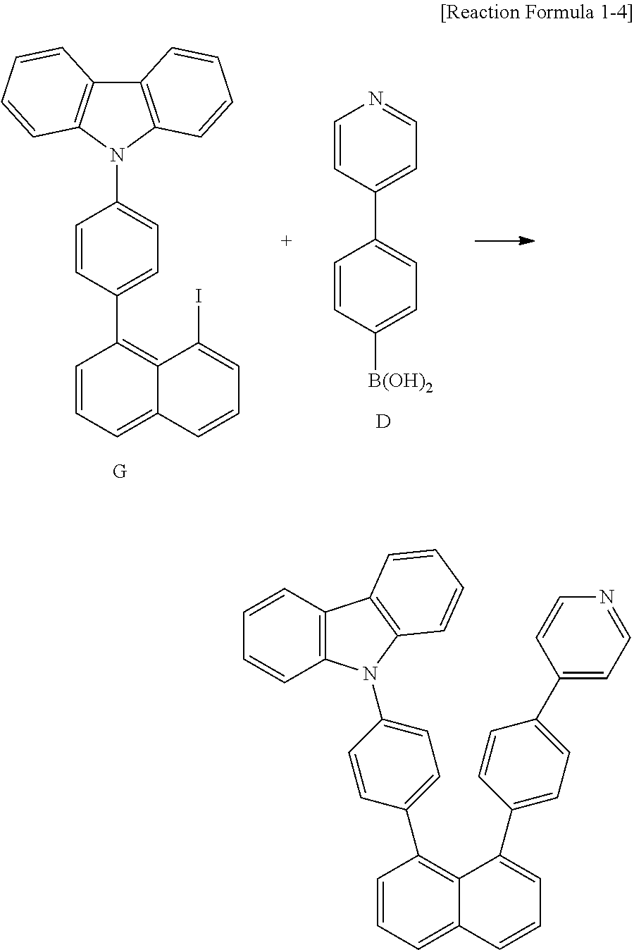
C1=CC(C2=CC=C([B(OH)2])C=C2)=CC=N1.[D].C12=C(N(C3=CC=C(C4=C5C(=CC=C4)C=CC=C5I)C=C3)C3=C1C=CC=C3)C=CC=C2.C12=C(C=CC=C1)C1=C(N2C2=CC=C(C3=C4C(=CC=C3)C=CC=C4C3=CC=C(C4=CC=NC=C4)C=C3)C=C2)C=CC=C1
